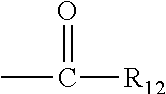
CC(=O)[R12]
